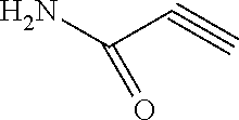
NC(C#C)=O
